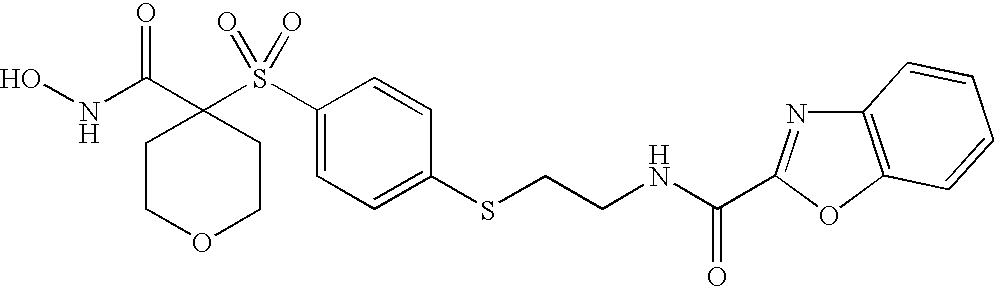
N(C(C1(S(C2=CC=C(SCCNC(=O)C3=NC4=C(O3)C=CC=C4)C=C2)(=O)=O)CCOCC1)=O)O
